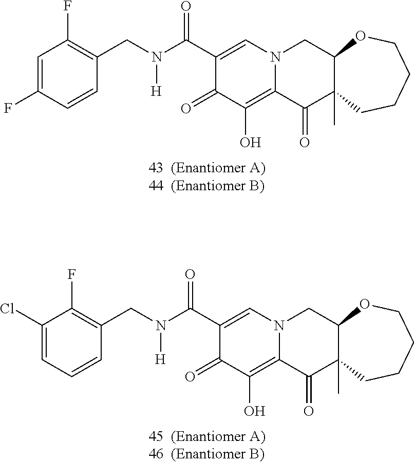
C1(Cl)=CC=CC(CN(C(=O)C2=CN3C(=C(O)C2=O)C(=O)C2(C)C(C3)OCCCC2)[H])=C1F.C1=C(F)C=CC(CN(C(=O)C2=CN3C(=C(O)C2=O)C(=O)C2(C)C(C3)OCCCC2)[H])=C1F
